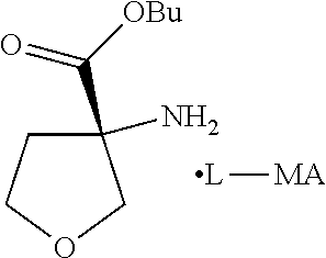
C1(C([OBu])=O)(N)CCOC1.[L][MA]
